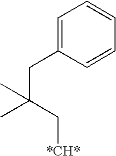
C1=C(CC(C[*CH*])(C)C)C=CC=C1
